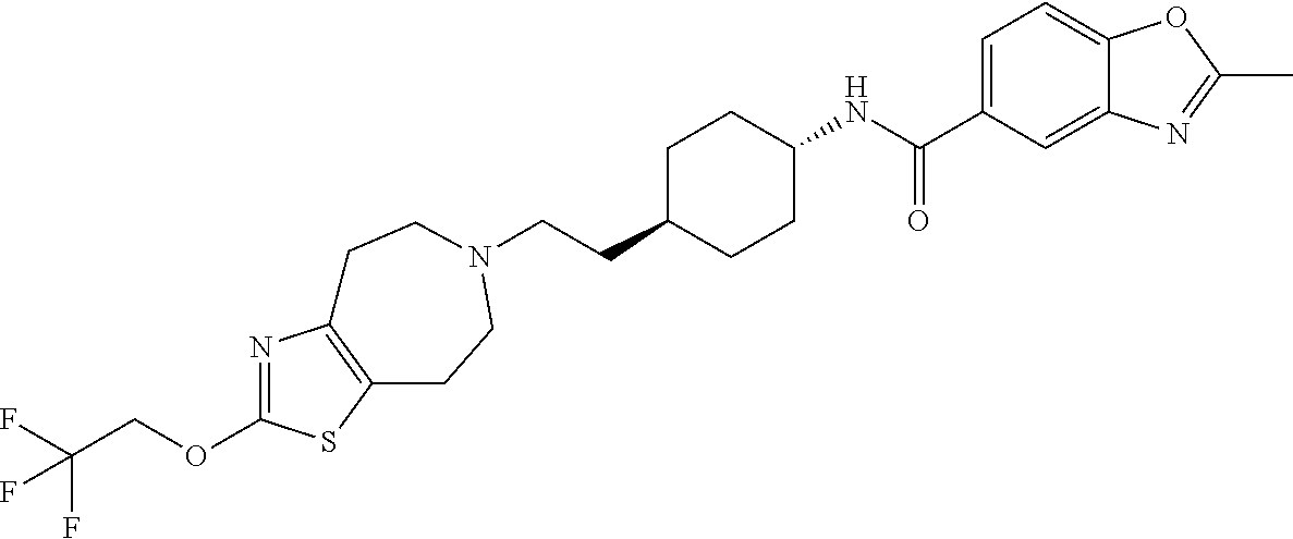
C(CC1CCC(NC(C2=CC=C3C(=C2)N=C(C)O3)=O)CC1)N1CCC2=C(N=C(OCC(F)(F)F)S2)CC1
